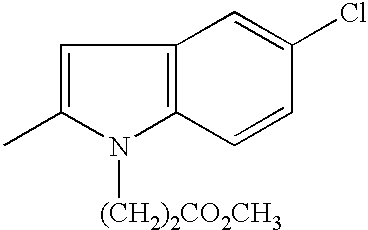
C1=C(C)N([(CH2)2CO2CH3])C2=C1C=C(Cl)C=C2
